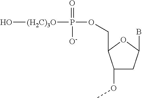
C1(OC)CC(B)OC1COP([O-])([(H2C)3O]O)=O
